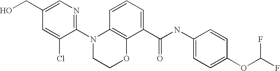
C1(N2CCOC3=C2C=CC=C3C(NC2=CC=C(OC(F)F)C=C2)=O)=NC=C(CO)C=C1Cl
